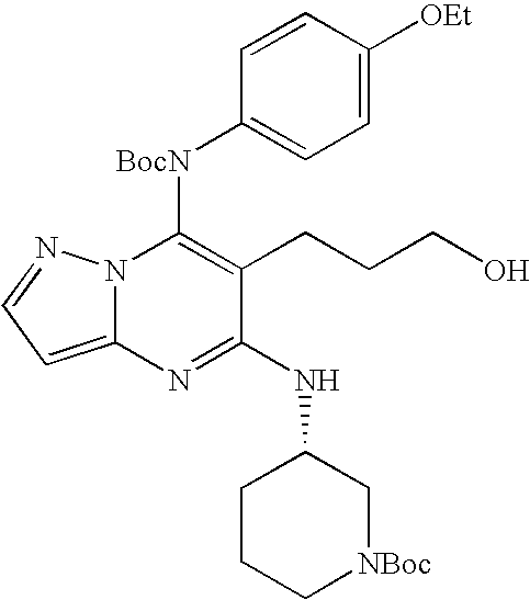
C12=CC=NN1C([BocN]C1=CC=C([OEt])C=C1)=C(CCCO)C(NC1CCC[NBoc]C1)=N2
